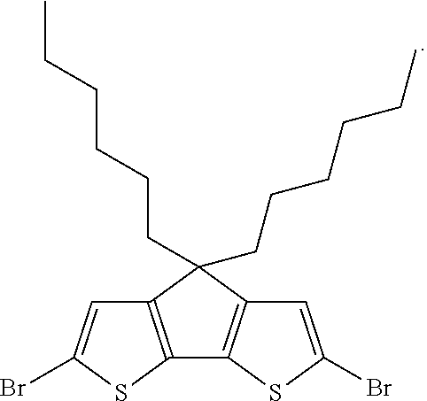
C12=C(SC(Br)=C1)C1=C(C2(CCCCCC)CCCCCC)C=C(Br)S1
